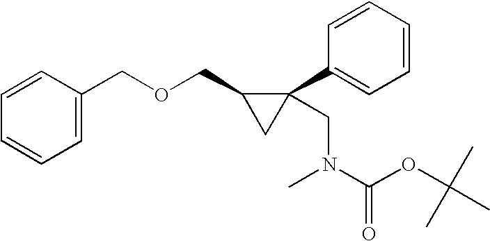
C1=C(COCC2CC2(CN(C(=O)OC(C)(C)C)C)C2=CC=CC=C2)C=CC=C1
